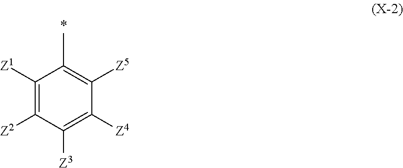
C1([Z1])=C([Z2])C([Z3])=C([Z4])C([Z5])=C1C
